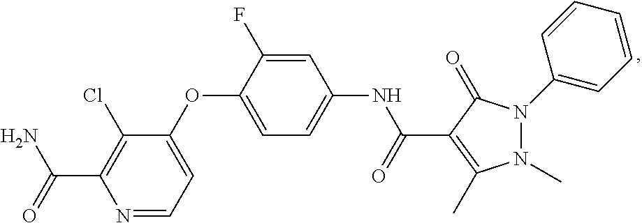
N1=CC=C(OC2=CC=C(NC(=O)C3=C(C)N(C)N(C4=CC=CC=C4)C3=O)C=C2F)C(Cl)=C1C(=O)N
